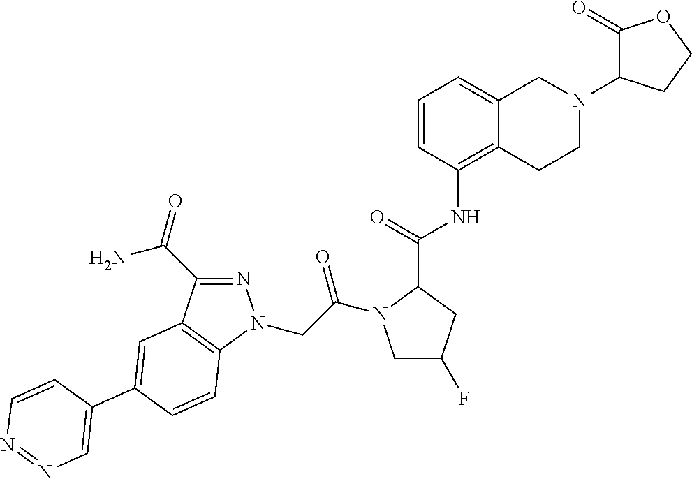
C1=CC(NC(=O)C2N(C(=O)CN3N=C(C(=O)N)C4=C3C=CC(C3=CN=NC=C3)=C4)CC(F)C2)=C2C(=C1)CN(C1C(=O)OCC1)CC2
